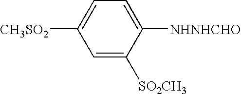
[CH3SO2]C1=CC=C([NHNHCHO])C([SO2CH3])=C1
